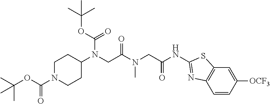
C(C(N(CC(NC1=NC2=C(C=C([OCF3])C=C2)S1)=O)C)=O)N(C(OC(C)(C)C)=O)C1CCN(C(=O)OC(C)(C)C)CC1
